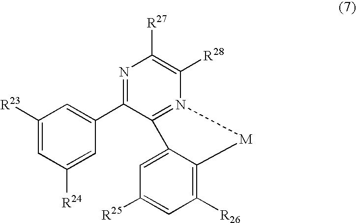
C1([R23])=CC([R24])=CC(C2=NC([R27])=C([R28])N3=C2C2=CC([R25])=CC([R26])=C2[M]3)=C1
